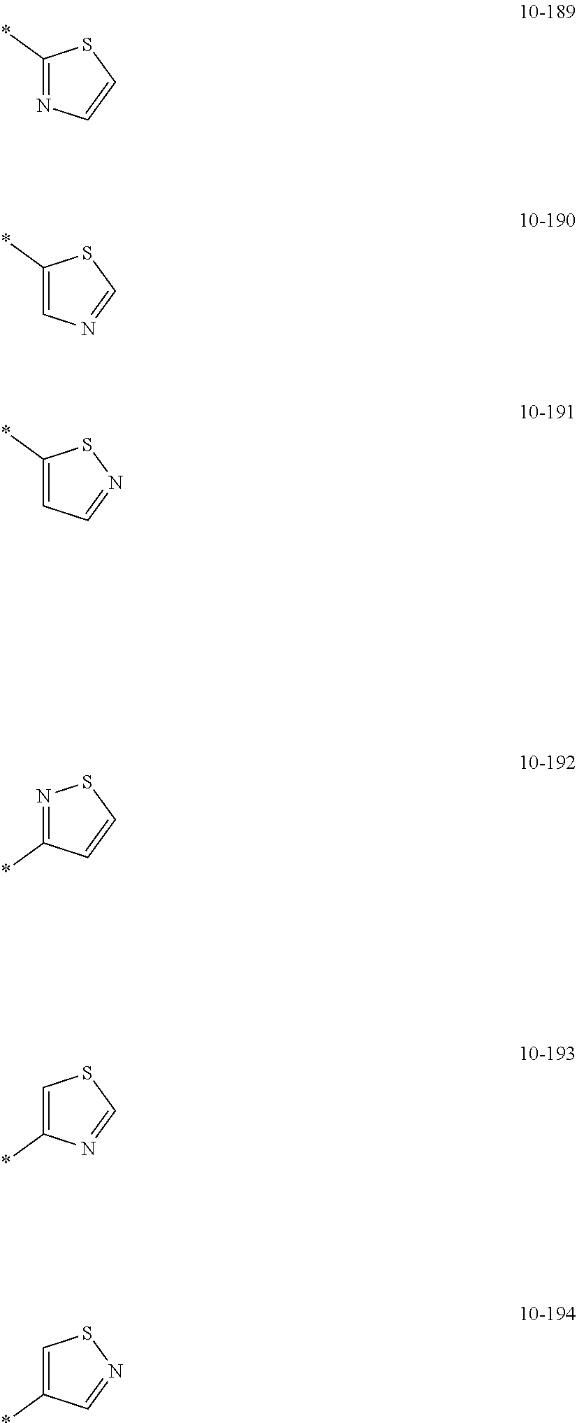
C1(*)=NC=CS1.C1(*)=NSC=C1.C1(*)=CN=CS1.C1(*)=CC=NS1.C1(*)=CSC=N1.C1(*)=CSN=C1
